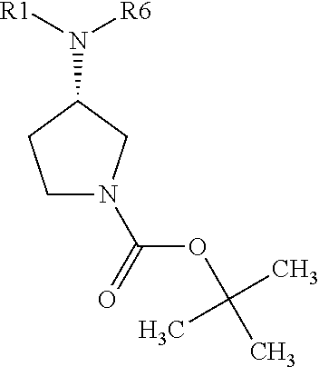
[R1]N(C1CCN(C(OC(C)(C)C)=O)C1)[R6]
